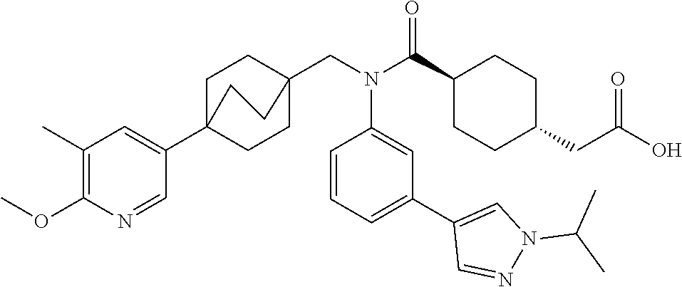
C1(C(N(CC23CCC(C4=CC(C)=C(OC)N=C4)(CC2)CC3)C2=CC(C3=CN(C(C)C)N=C3)=CC=C2)=O)CCC(CC(O)=O)CC1
